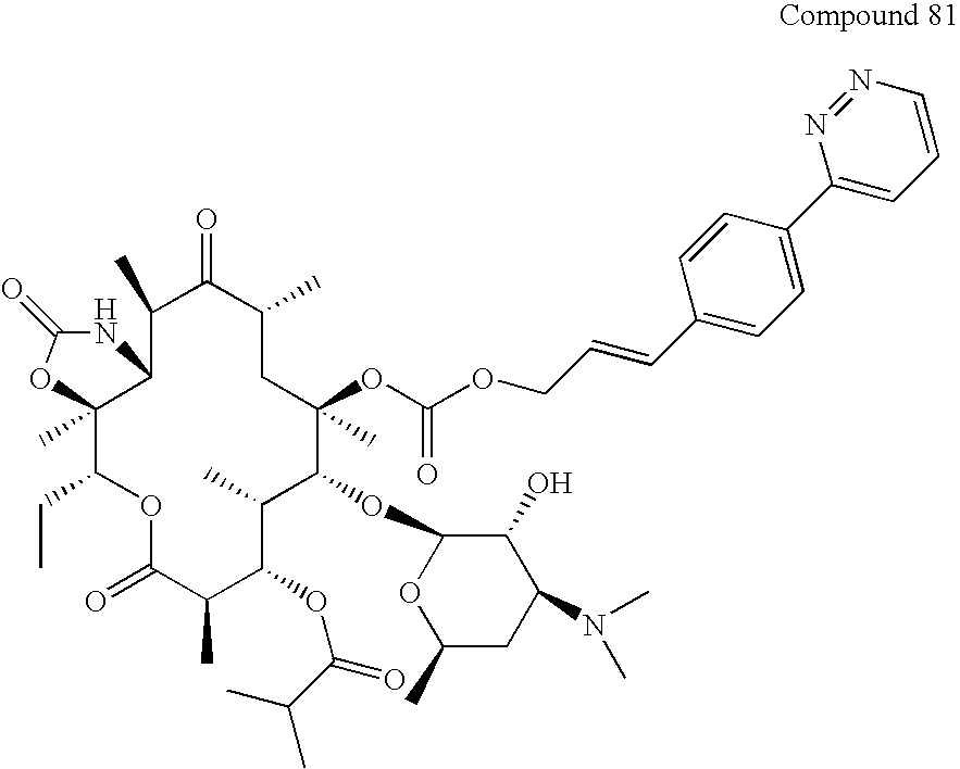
C12(C)C(CC)OC(=O)C(C)C(OC(=O)C(C)C)C(C)C(OC3OC(C)CC(N(C)C)C3O)C(C)(OC(OCC=CC3=CC=C(C4=CC=CN=N4)C=C3)=O)CC(C)C(=O)C(C)C1NC(=O)O2
